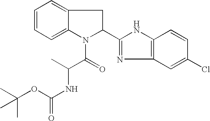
C1=CC=C2C(=C1)CC(C1=NC3=C(N1)C=CC(Cl)=C3)N2C(=O)C(C)NC(=O)OC(C)(C)C
